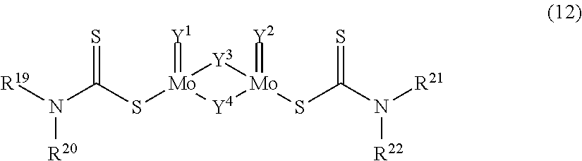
[R19]N(C(S[Mo]1(=[Y1])[Y4][Mo](SC(N([R21])[R22])=S)(=[Y2])[Y3]1)=S)[R20]
